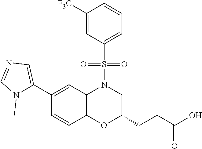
C1(C2=CN=CN2C)=CC2=C(C=C1)OC(CCC(O)=O)CN2S(C1=CC=CC([F3C])=C1)(=O)=O
